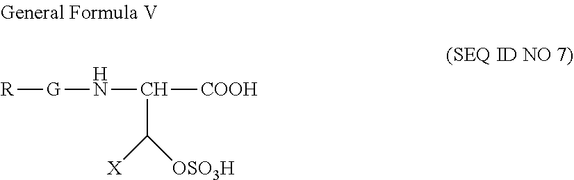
[R][G]NC([COOH])C([OSO3H])[X]
